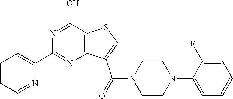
C1=CC=NC(C2=NC3=C(C(O)=N2)SC=C3C(N2CCN(C3=CC=CC=C3F)CC2)=O)=C1
